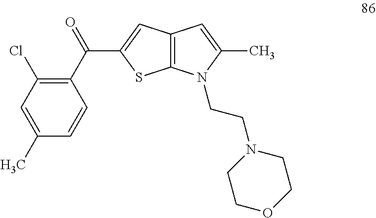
C12=C(C=C(C(C3=C(Cl)C=C(C)C=C3)=O)S1)C=C(C)N2CCN1CCOCC1
